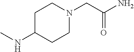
N(C)C1CCN(CC(N)=O)CC1
